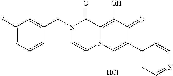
C1(F)=CC=CC(CN2C=CN3C(=C(O)C(=O)C(C4=CC=NC=C4)=C3)C2=O)=C1.Cl
